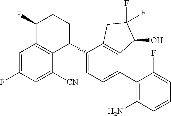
C1=C(F)C=C([CN])C2=C1C(F)CCC2C1=CC=C(C2=C(N)C=CC=C2F)C2=C1CC(F)(F)C2O
